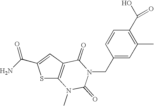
S1C2=C(C=C1C(N)=O)C(=O)N(CC1=CC(C)=C(C(O)=O)C=C1)C(=O)N2C
